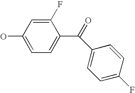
C1(O)=CC=C(C(=O)C2=CC=C(F)C=C2)C(F)=C1
